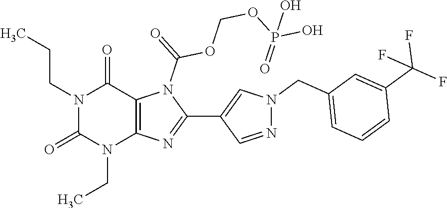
N1(CCC)C(=O)N(CC)C2=C(C1=O)N(C(OCOP(=O)(O)O)=O)C(C1=CN(CC3=CC=CC(C(F)(F)F)=C3)N=C1)=N2
